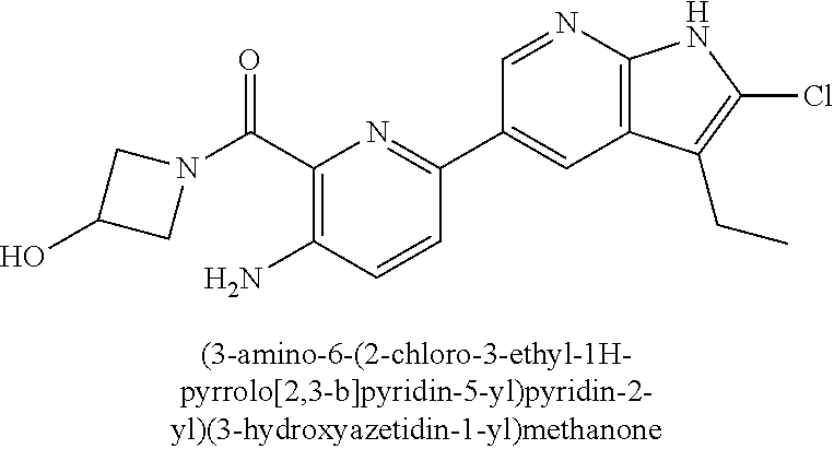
C(C1=C(N)C=CC(C2=CC3=C(N=C2)NC(Cl)=C3CC)=N1)(N1CC(O)C1)=O
